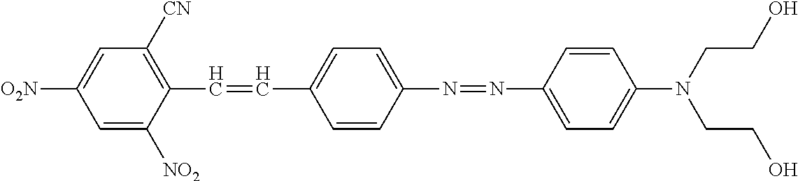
[NO2]C1=CC([CN])=C(C=CC2=CC=C(N=NC3=CC=C(N(CCO)CCO)C=C3)C=C2)C([NO2])=C1
